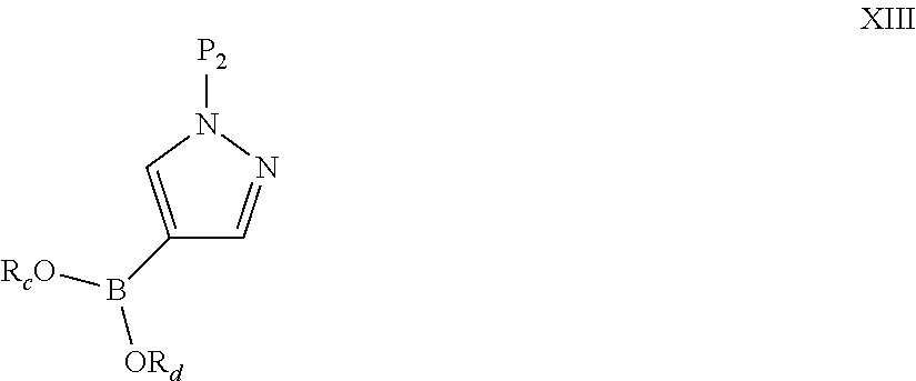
C1(B([RcO])[ORd])=CN([P2])N=C1
